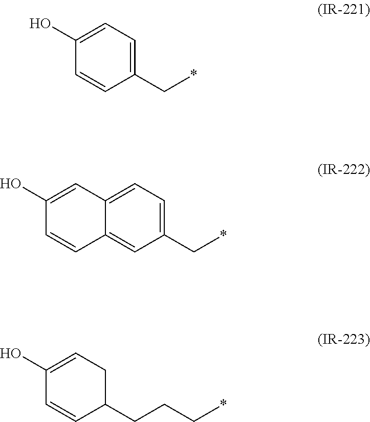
C1(O)=CC=C(C*)C=C1.C1(O)=CC2=CC=C(C*)C=C2C=C1.C1(O)=CCC(CCC*)C=C1
